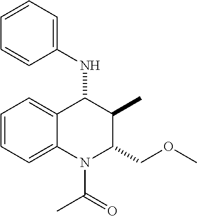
C1=CC=C2C(=C1)C(NC1=CC=CC=C1)C(C)C(COC)N2C(=O)C
